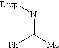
[Ph]C([Me])=N[Dipp]
